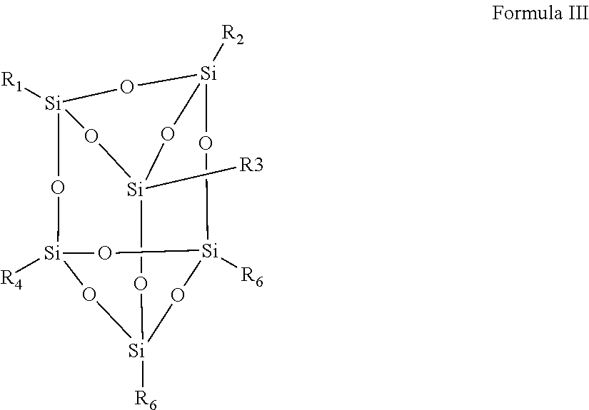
[Si]12([R6])O[Si]3([R4])O[Si]4([R1])O[Si]([R3])(O[Si]([R2])(O4)O[Si]([R6])(O3)O1)O2
